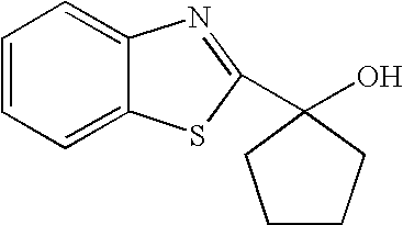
OC1(C2=NC3=CC=CC=C3S2)CCCC1
